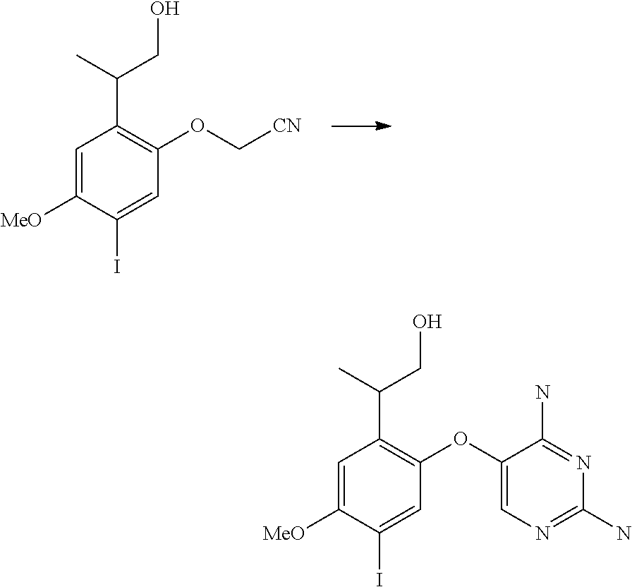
C1=C([MeO])C(I)=CC(OC[CN])=C1C(CO)C.C1=C([MeO])C(I)=CC(OC2=CN=C(N)N=C2N)=C1C(CO)C
